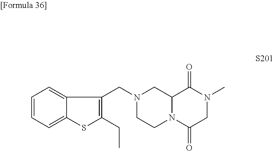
C1=CC=C2C(=C1)C(CN1CCN3C(C1)C(=O)N(C)CC3=O)=C(CC)S2
